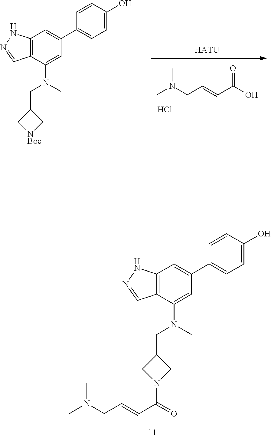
C12=C(C=C(C3=CC=C(O)C=C3)C=C1N(C)CC1C[NBoc]C1)NN=C2.[HATU].CN(CC=CC(O)=O)C.Cl.C12=C(C=C(C3=CC=C(O)C=C3)C=C1N(C)CC1CN(C(=O)C=CCN(C)C)C1)NN=C2
